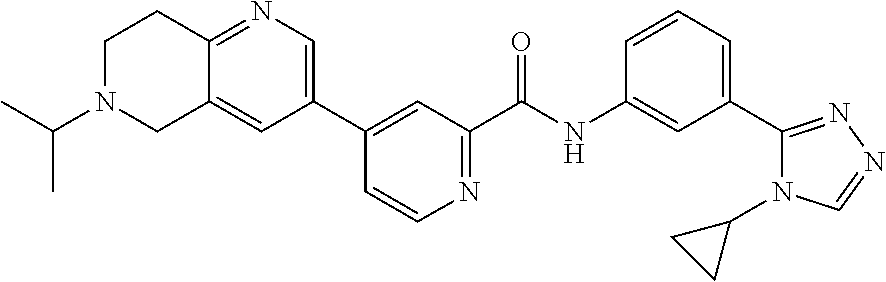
C1(C2=CN=C3C(=C2)CN(C(C)C)CC3)=CC(C(NC2=CC(C3=NN=CN3C3CC3)=CC=C2)=O)=NC=C1
